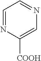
C1=NC([COOH])=CN=C1
